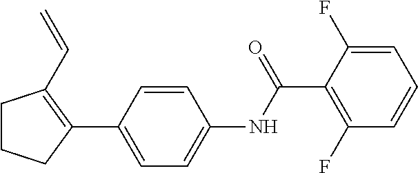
C1=CC(C2=C(C=C)CCC2)=CC=C1NC(C1=C(F)C=CC=C1F)=O
